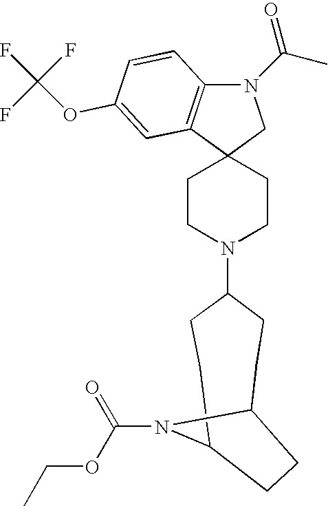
C1CN(C2CCC3N(C(OCC)=O)C(CC2)CC3)CCC12CN(C(C)=O)C1=C2C=C(OC(F)(F)F)C=C1
